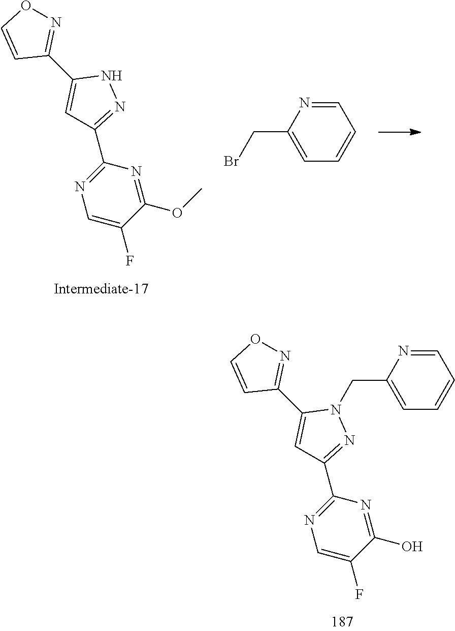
C1=C(F)C(OC)=NC(C2=NNC(C3=NOC=C3)=C2)=N1.C1(CBr)=CC=CC=N1.C1=C(F)C(O)=NC(C2=NN(CC3=CC=CC=N3)C(C3=NOC=C3)=C2)=N1
